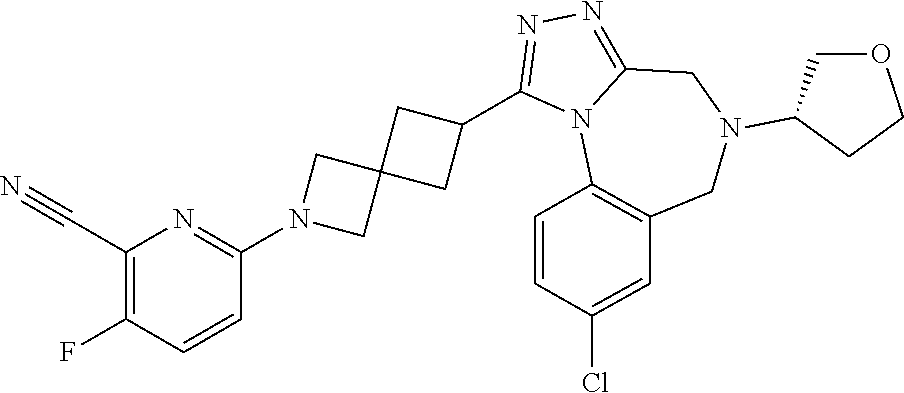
C1(C#N)=C(F)C=CC(N2CC3(C2)CC(C2=NN=C4N2C2=C(CN(C5COCC5)C4)C=C(Cl)C=C2)C3)=N1
